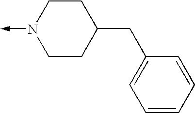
N1(->C)CCC(CC2=CC=CC=C2)CC1
